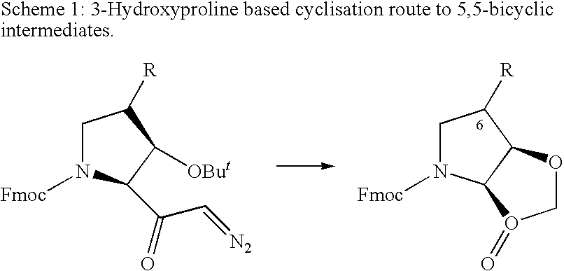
C1N([Fmoc])C2C(C1[R])OCO2=O.C1N([Fmoc])C(C(=O)C=[N2])C([OBut])C1[R]
